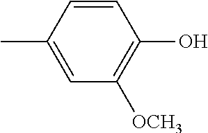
C1=CC(C)=CC([OCH3])=C1O
